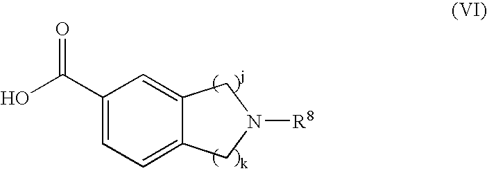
C(C1=CC=C2C(=C1)CN([R8])C2)(O)=O
